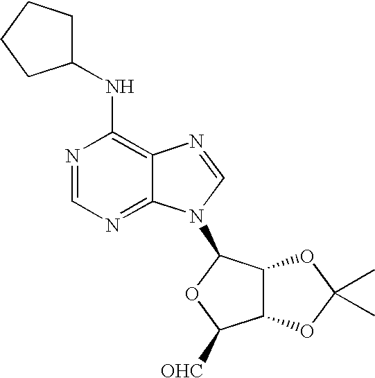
N1=CN=C2C(=C1NC1CCCC1)N=CN2C1C2C(C([OHC])O1)OC(C)(C)O2
